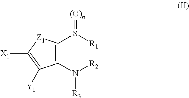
C1(N([R2])[R3])=C(S([R1])=[(O)n])[Z1]C([X1])=C1[Y1]
